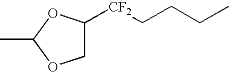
CC1OCC([CF2]CCCC)O1
